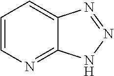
C1=CN=C2C(=C1)N=NN2
